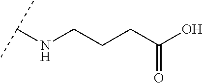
C(CCC(=O)O)NC(C)C
